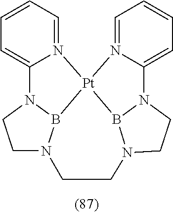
C1=CC=N2C(=C1)N1CCN3B1[Pt]21N2=CC=CC=C2N2B1N(CC2)CC3
